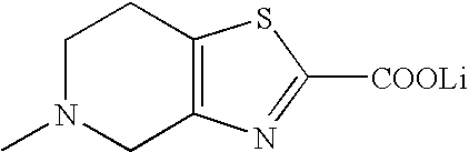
C1N(C)CC2=C(C1)SC([COOLi])=N2
